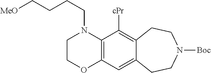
C1COC2=C(N1CCCC[MeO])C([cPr])=C1C(=C2)CCN([Boc])CC1
